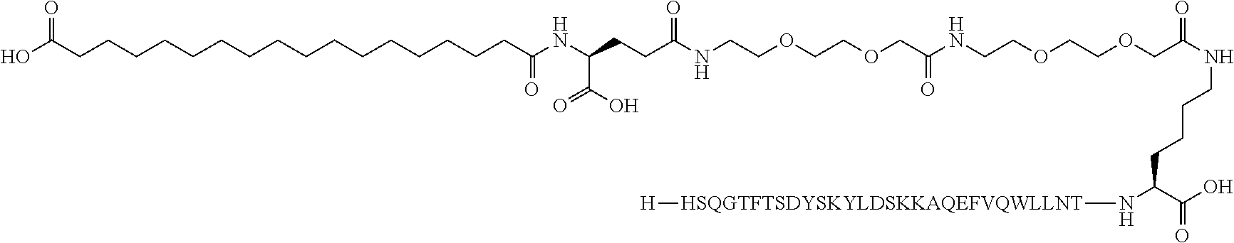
C(CCCCCCCCCCCCCC(NC(CCC(NCCOCCOCC(=O)NCCOCCOCC(NCCCCC(N[HSQGTFTSDYSKYLDSKKAQEFVQWLLNT][H])C(=O)O)=O)=O)C(O)=O)=O)CCC(O)=O
